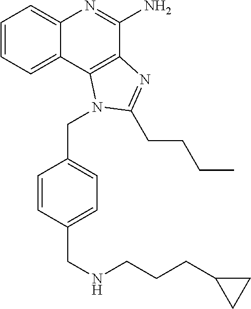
C1=CC=C2C(=C1)N=C(N)C1=C2N(CC2=CC=C(CNCCCC3CC3)C=C2)C(CCCC)=N1
